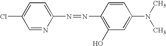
C1=NC(N=NC2=C(O)C=C(N(C)C)C=C2)=CC=C1Cl
